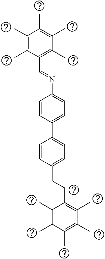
C1(C)=C(C)C(C=NC2=CC=C(C3=CC=C(CCC4=C(C)C(C)=C(C)C(C)=C4C)C=C3)C=C2)=C(C)C(C)=C1C
